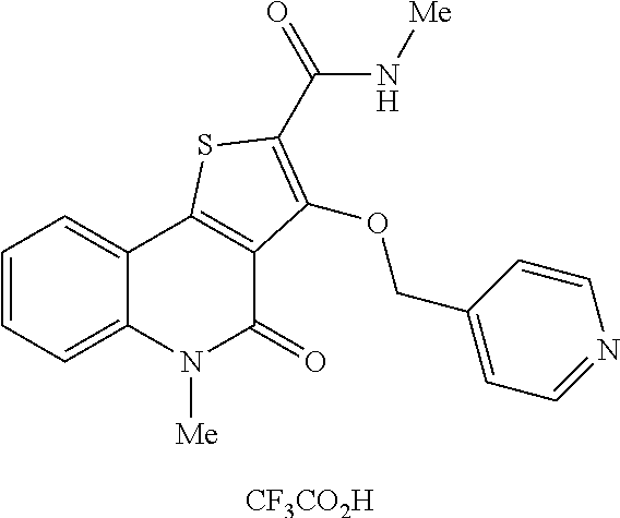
[CF3CO2H].C1=CC=C2C(=C1)C1=C(C(=O)N2[Me])C(OCC2=CC=NC=C2)=C(C(N[Me])=O)S1
